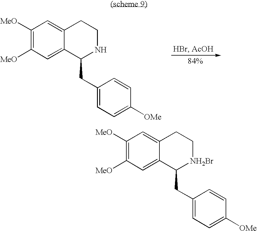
C1([MeO])=C([MeO])C=C2C(=C1)CCNC2CC1=CC=C([OMe])C=C1.C1([MeO])=C([MeO])C=C2C(=C1)CC[NH2Br]C2CC1=CC=C([OMe])C=C1
